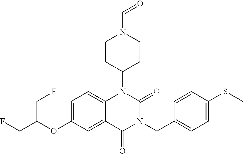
C12=CC=C(OC(CF)CF)C=C1C(=O)N(CC1=CC=C(SC)C=C1)C(=O)N2C1CCN(C=O)CC1
